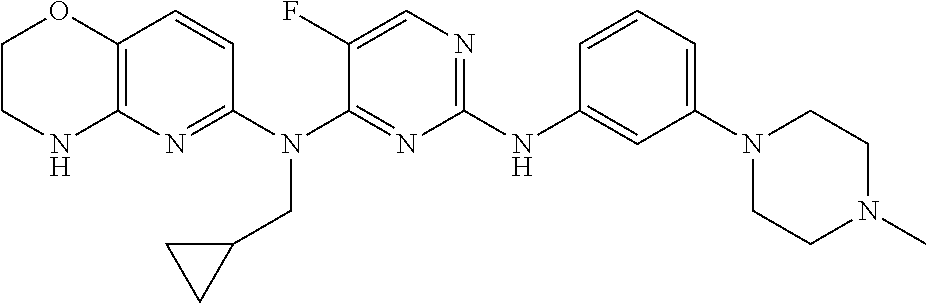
C1(NC2=CC(N3CCN(C)CC3)=CC=C2)=NC=C(F)C(N(C2=NC3=C(C=C2)OCCN3)CC2CC2)=N1
